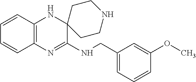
C12=C(N=C(NCC3=CC=CC(OC)=C3)C3(N1)CCNCC3)C=CC=C2
